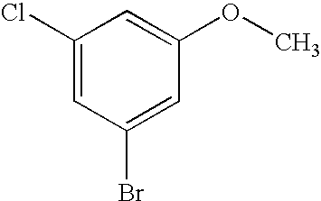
C1(Cl)=CC(Br)=CC(OC)=C1
